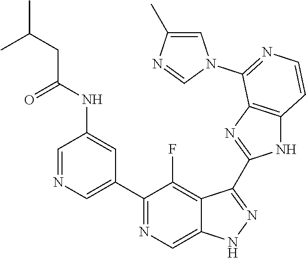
C1=NC=C(C2=NC=C3C(=C2F)C(C2=NC4=C(N2)C=CN=C4N2C=C(C)N=C2)=NN3)C=C1NC(CC(C)C)=O
